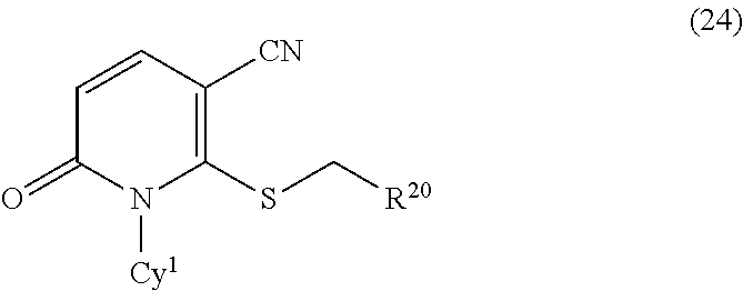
C1=CC([CN])=C(SC[R20])N([Cy1])C1=O
